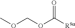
C(OC([R9a])=O)OC
